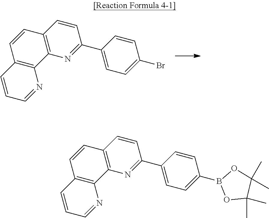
C12=C(N=C(C3=CC=C(B4OC(C)(C)C(C)(C)O4)C=C3)C=C1)C1=C(C=C2)C=CC=N1.C12=C(N=C(C3=CC=C(Br)C=C3)C=C1)C1=C(C=C2)C=CC=N1
